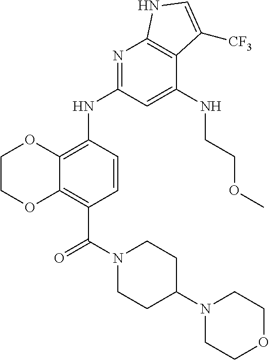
C1COC2=C(C(N3CCC(N4CCOCC4)CC3)=O)C=CC(NC3=NC4=C(C(NCCOC)=C3)C([CF3])=CN4)=C2O1
